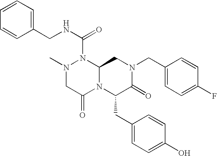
N1(C(NCC2=CC=CC=C2)=O)N(C)CC(=O)N2C1CN(CC1=CC=C(F)C=C1)C(=O)C2CC1=CC=C(O)C=C1
